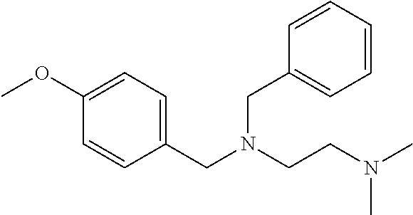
C1(CN(CCN(C)C)CC2=CC=CC=C2)=CC=C(OC)C=C1
